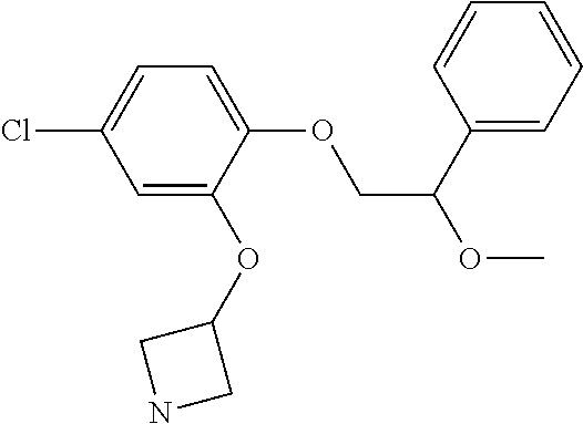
C1=C(OC2CNC2)C(OCC(OC)C2=CC=CC=C2)=CC=C1Cl
